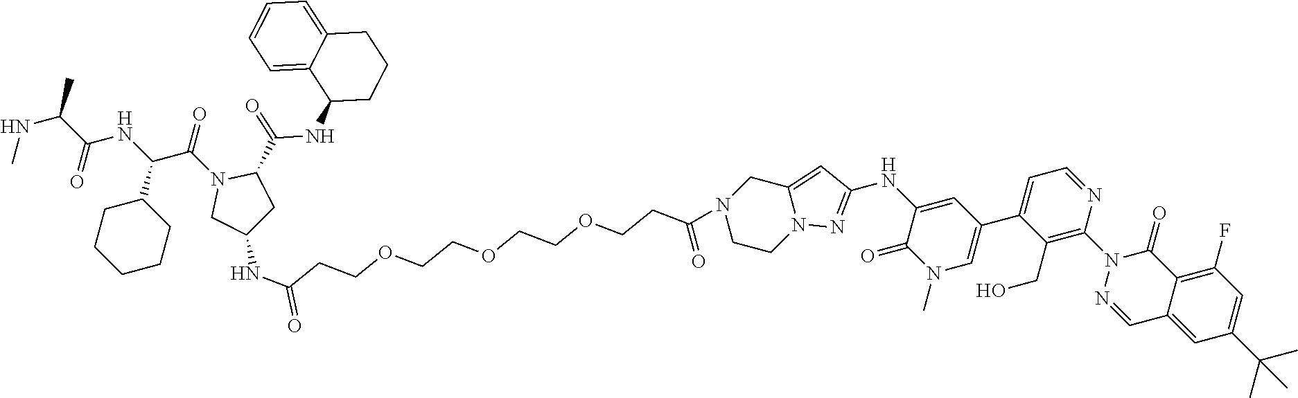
CNC(C)C(=O)NC(C(N1CC(NC(=O)CCOCCOCCOCCC(=O)N2CCN3C(=CC(NC4=CC(C5=CC=NC(N6N=CC7=CC(C(C)(C)C)=CC(F)=C7C6=O)=C5CO)=CN(C)C4=O)=N3)C2)CC1C(=O)NC1CCCC2=CC=CC=C12)=O)C1CCCCC1
